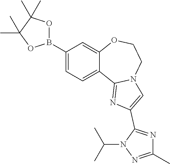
C1(B2OC(C)(C)C(C)(C)O2)=CC=C2C(=C1)OCCN1C2=NC(C2=NC(C)=NN2C(C)C)=C1
